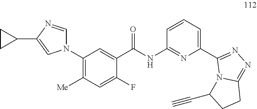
N(C(C1=CC(N2C=NC(C3CC3)=C2)=C([Me])C=C1F)=O)C1=NC(C2=NN=C3N2C(C#C)CC3)=CC=C1
